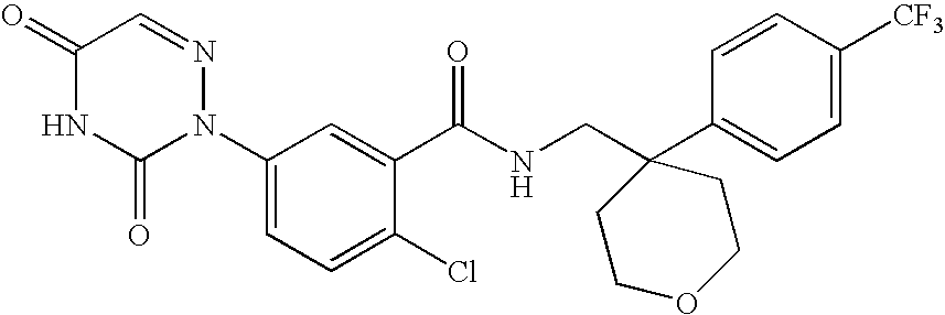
C1(=O)NC(=O)N(C2=CC=C(Cl)C(C(=O)NCC3(C4=CC=C([CF3])C=C4)CCOCC3)=C2)N=C1
